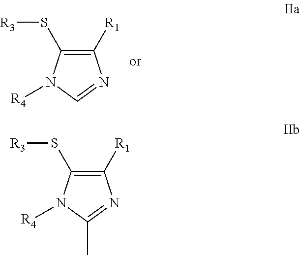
C1([R1])=C(S[R3])N([R4])C=N1.C1([R1])=C(S[R3])N([R4])C(C)=N1
